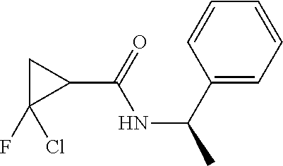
C1C(F)(Cl)C1C(NC(C)C1=CC=CC=C1)=O
